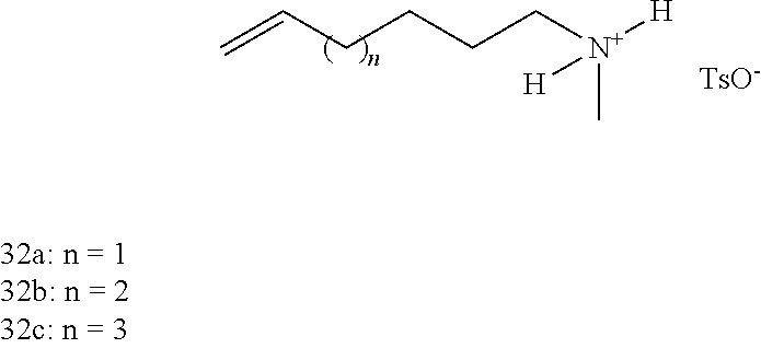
C=CCCCC[N+]([H])(C)[H].[TsO-]
